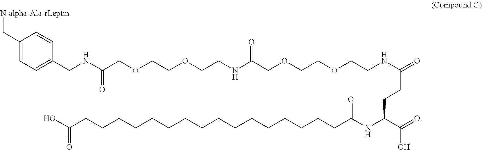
C(C1=CC=C(CNC(COCCOCCNC(COCCOCCNC(=O)CCC(NC(CCCCCCCCCCCCCCCCC(O)=O)=O)C(=O)O)=O)=O)C=C1)[N-alpha-Ala-rLeptin]
